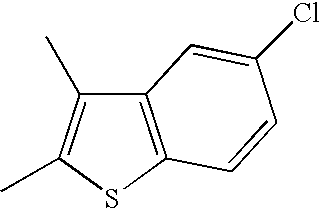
C12=C(SC(C)=C1C)C=CC(Cl)=C2
